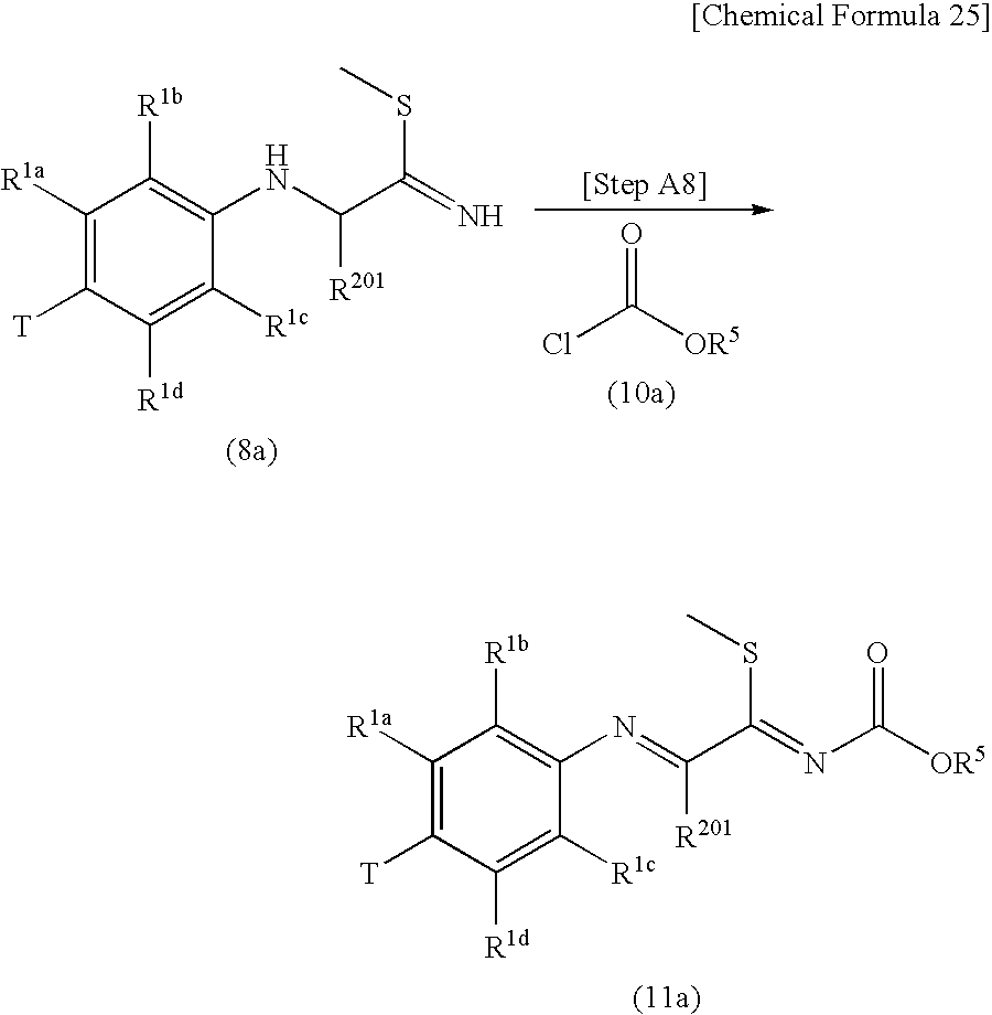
C1([R1a])=C([T])C([R1d])=C([R1c])C(NC(C(=N)SC)[R201])=C1[R1b].O=C([OR5])Cl.C1([R1a])=C([T])C([R1d])=C([R1c])C(N=C(C(=NC([OR5])=O)SC)[R201])=C1[R1b]
